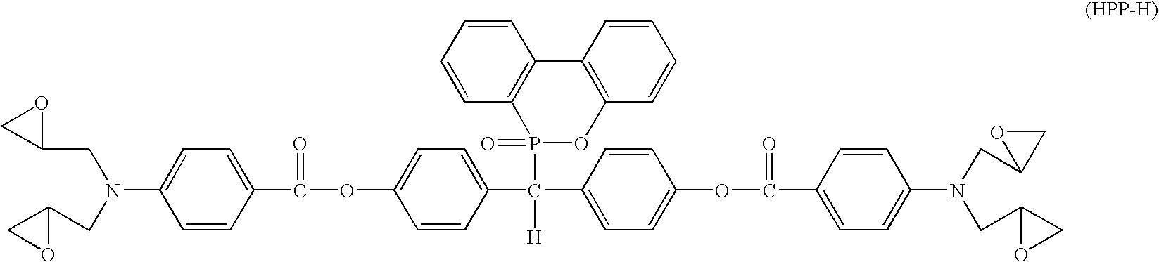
C1(CN(CC2CO2)C2=CC=C(C(OC3=CC=C(C(P4(=O)OC5=C(C6=C4C=CC=C6)C=CC=C5)([H])C4=CC=C(OC(=O)C5=CC=C(N(CC6CO6)CC6OC6)C=C5)C=C4)C=C3)=O)C=C2)OC1
